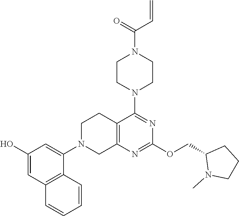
C1(O)=CC2=C(C(N3CC4=C(CC3)C(N3CCN(C(=O)C=C)CC3)=NC(OCC3N(C)CCC3)=N4)=C1)C=CC=C2
